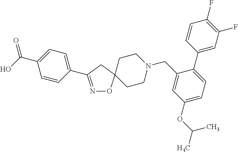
N1=C(C2=CC=C(C(O)=O)C=C2)CC2(O1)CCN(CC1=CC(OC(C)C)=CC=C1C1=CC(F)=C(F)C=C1)CC2
